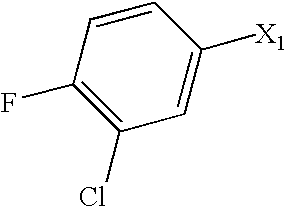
C1(Cl)=C(F)C=CC([X1])=C1
